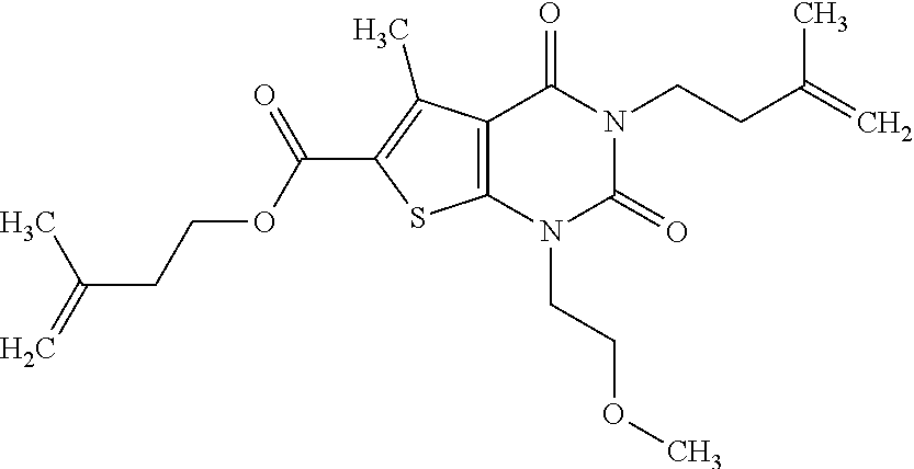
C12=C(N(CCOC)C(=O)N(CCC(=C)C)C1=O)SC(C(OCCC(=C)C)=O)=C2C
